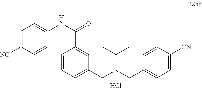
C1=C([NC])C=CC(NC(C2=CC(CN(C(C)(C)C)CC3=CC=C([CN])C=C3)=CC=C2)=O)=C1.Cl
